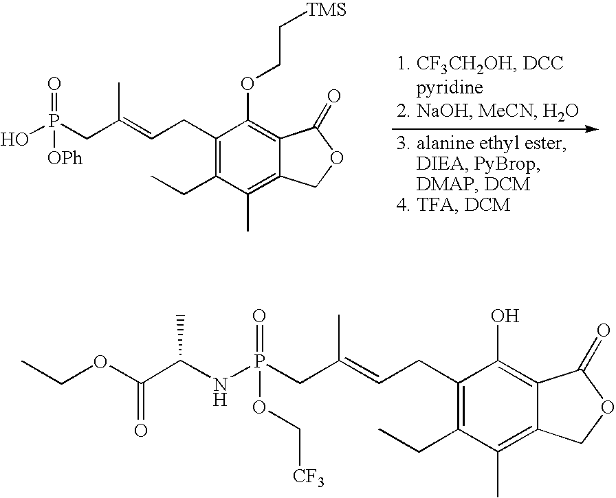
OP(CC(=CCC1=C(CC)C(C)=C2C(=C1OCC[TMS])C(=O)OC2)C)(=O)[OPh].N(P(CC(=CCC1=C(CC)C(C)=C2C(=C1O)C(=O)OC2)C)(=O)OC[CF3])C(C(OCC)=O)C
